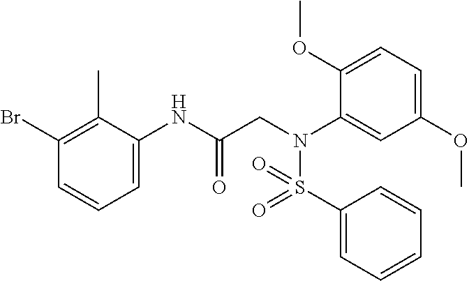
C1=C(NC(CN(C2=CC(OC)=CC=C2OC)S(C2=CC=CC=C2)(=O)=O)=O)C(C)=C(Br)C=C1
